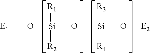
[E1]O[Si]([R1])([R2])O[Si]([R3])([R4])O[E2]
